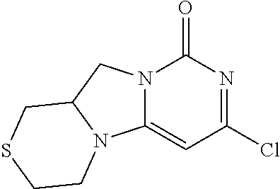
N12C(=CC(Cl)=NC1=O)N1C(C2)CSCC1
